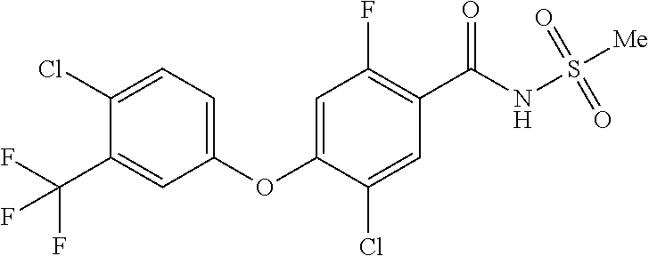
C1(Cl)=CC=C(OC2=CC(F)=C(C(NS([Me])(=O)=O)=O)C=C2Cl)C=C1C(F)(F)F
